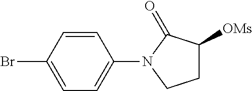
C1=CC(N2C(=O)C([OMs])CC2)=CC=C1Br
